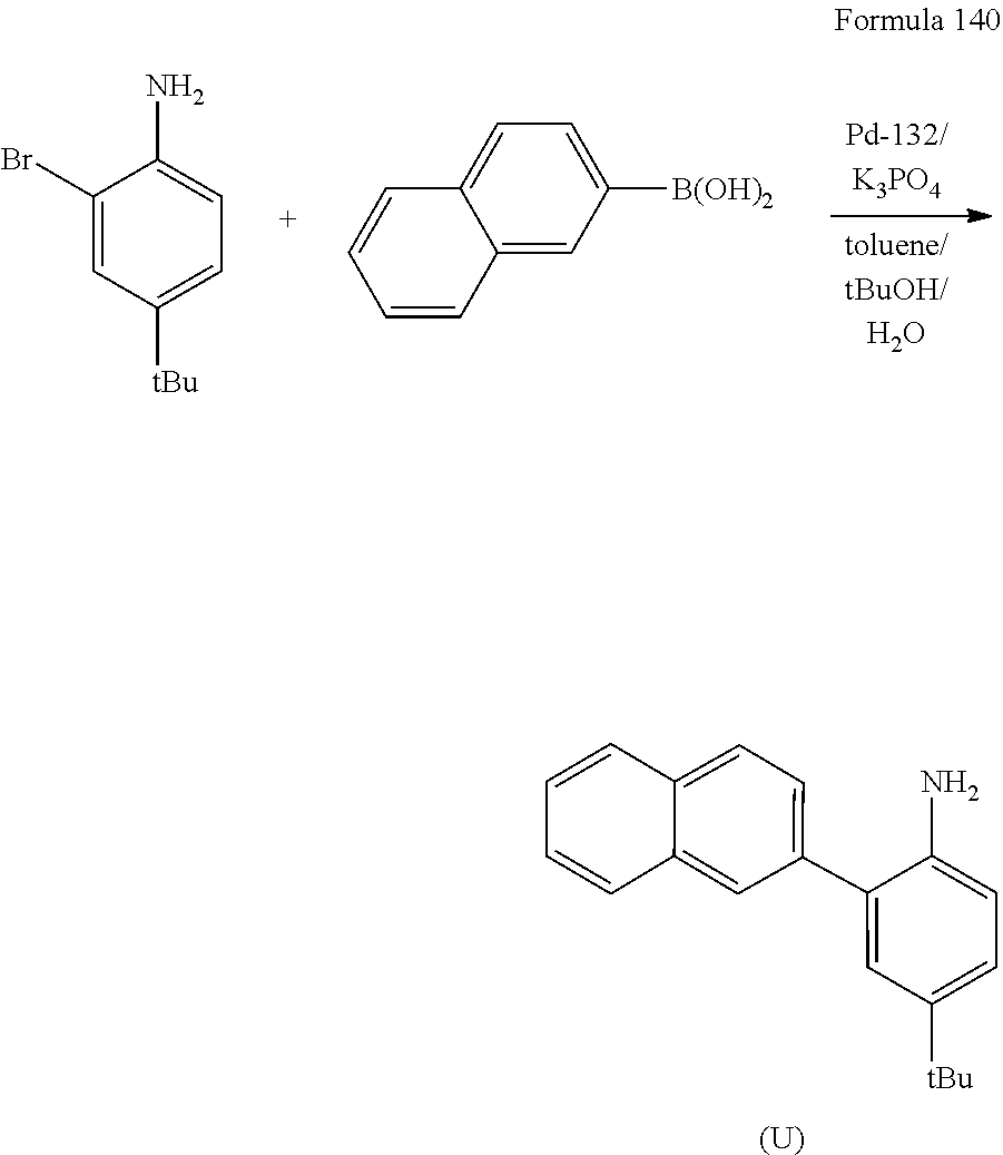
C12=CC(C3=CC([tBu])=CC=C3N)=CC=C1C=CC=C2.[(U)].C1(Br)=CC([tBu])=CC=C1N.C12=CC([B(OH)2])=CC=C1C=CC=C2
